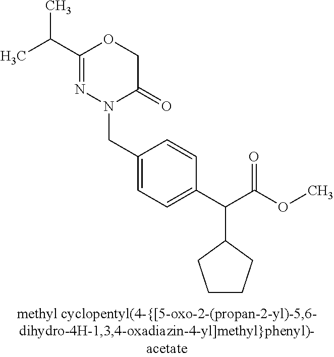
N1(CC2=CC=C(C(C(OC)=O)C3CCCC3)C=C2)C(=O)COC(C(C)C)=N1
